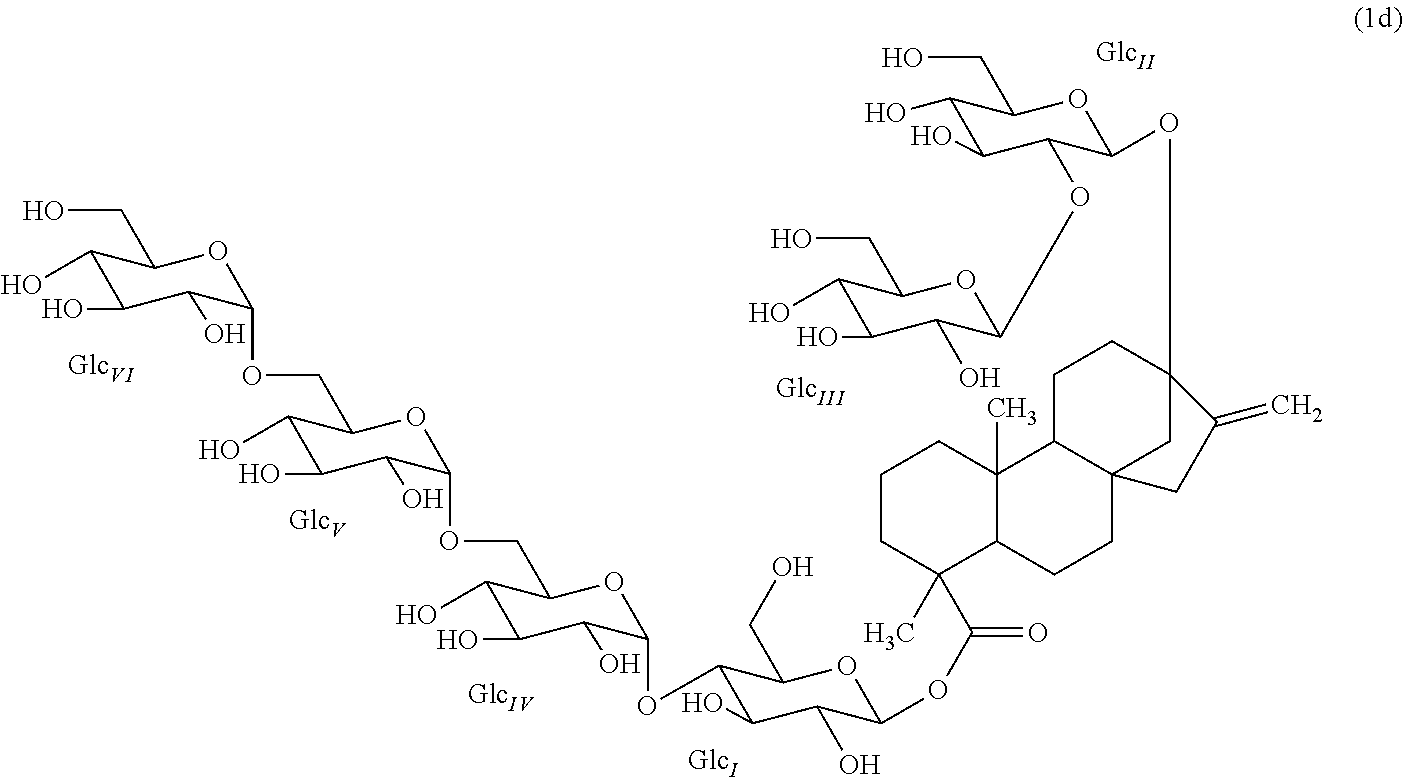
OC1C(O)C(CO)OC(OC23CCC4C(C2)(CCC2C4(C)CCCC2(C)C(OC2C(O)C(O)C(OC4C(O)C(O)C(O)C(COC5C(O)C(O)C(O)C(COC6C(O)C(O)C(O)C(CO)O6)O5)O4)C(CO)O2)=O)CC3=C)C1OC1C(O)C(O)C(O)C(CO)O1
